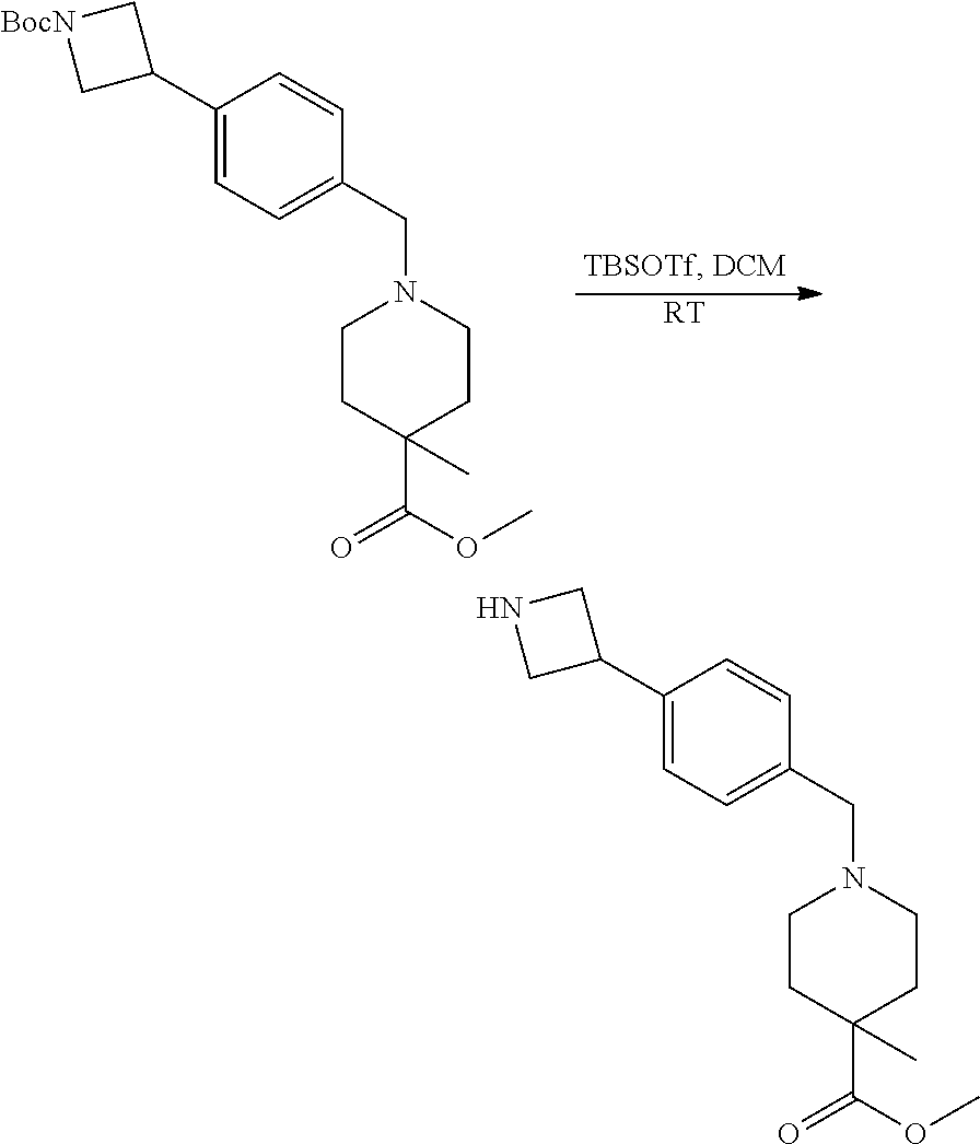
C1(C2CNC2)=CC=C(CN2CCC(C(=O)OC)(C)CC2)C=C1.C1(C2C[BocN]C2)=CC=C(CN2CCC(C(=O)OC)(C)CC2)C=C1.[RT]
